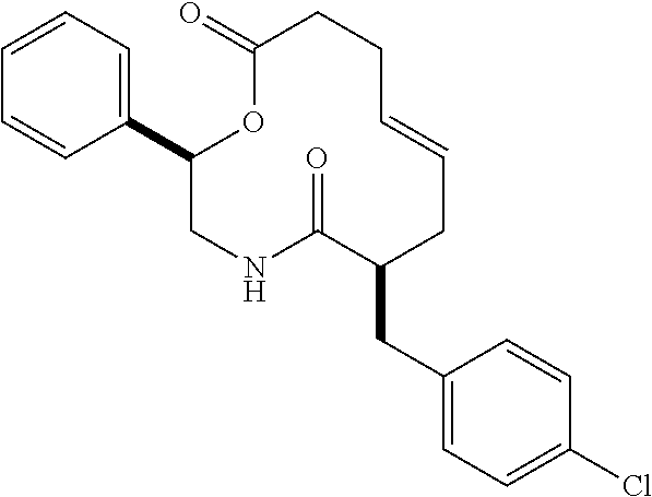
C1(C2=CC=CC=C2)CNC(=O)C(CC2=CC=C(Cl)C=C2)CC=CCCC(=O)O1
